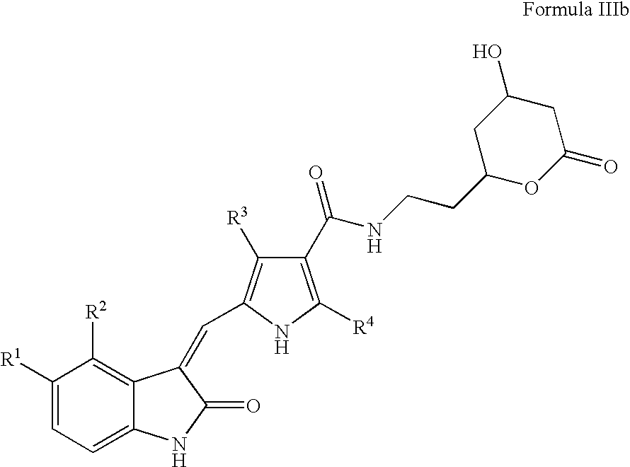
C1(C(NCCC2OC(=O)CC(O)C2)=O)=C([R4])NC(C=C2C3=C([R2])C([R1])=CC=C3NC2=O)=C1[R3]
